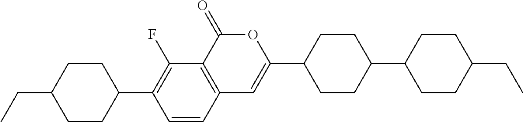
C12=C(C(=O)OC(C3CCC(C4CCC(CC)CC4)CC3)=C1)C(F)=C(C1CCC(CC)CC1)C=C2
